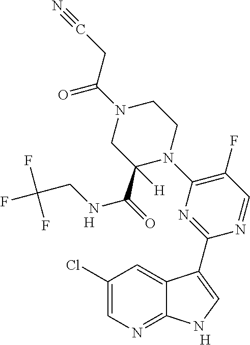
C1(F)=C(N2CCN(C(=O)CC#N)CC2(C(NCC(F)(F)F)=O)[H])N=C(C2=CNC3=NC=C(Cl)C=C32)N=C1.[H].[H]
